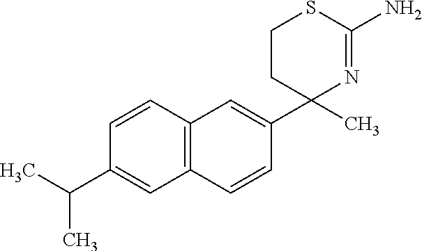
C1=CC2=C(C=C1C1(C)N=C(N)SCC1)C=CC(C(C)C)=C2
